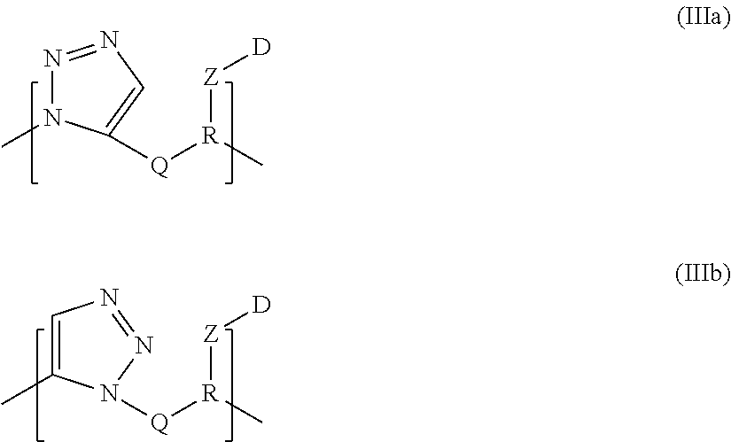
[Q]([R](C)[Z][D])C1=CN=NN1C.[Q]([R](C)[Z][D])N1C(C)=CN=N1
